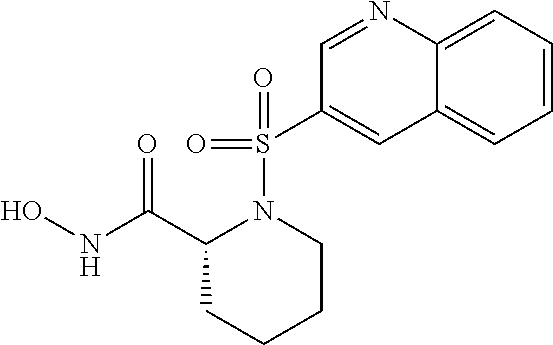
C1=CC=C2C(=C1)C=C(S(N1C(C(NO)=O)CCCC1)(=O)=O)C=N2
